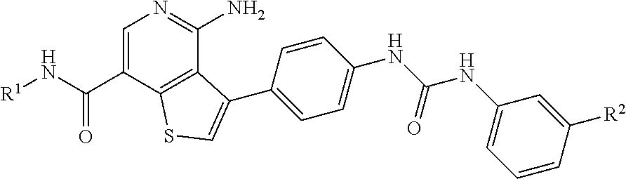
C1=C(C(N[R1])=O)C2=C(C(N)=N1)C(C1=CC=C(NC(=O)NC3=CC=CC([R2])=C3)C=C1)=CS2
